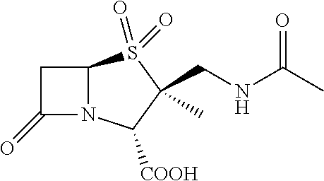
CC(NCC1(C)S(=O)(=O)C2N(C1[COOH])C(=O)C2)=O
